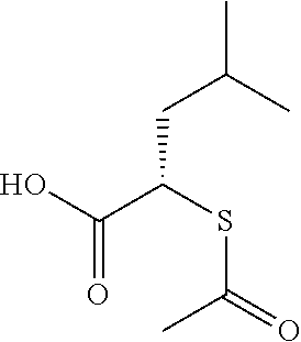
OC(C(SC(=O)C)CC(C)C)=O
